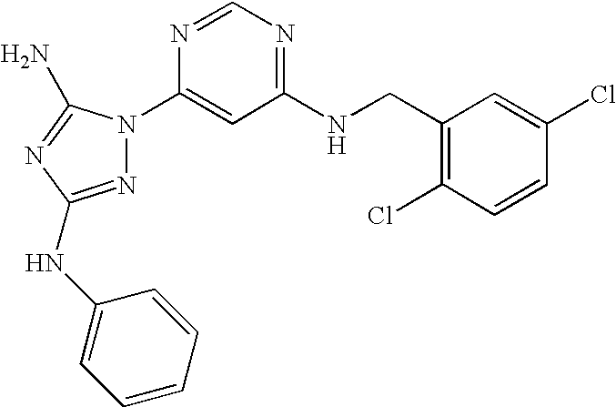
N1=C(NC2=CC=CC=C2)N=C(N)N1C1=CC(NCC2=C(Cl)C=CC(Cl)=C2)=NC=N1
